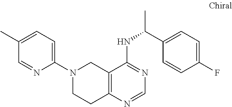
C12=C(N=CN=C1NC(C)C1=CC=C(F)C=C1)CCN(C1=CC=C(C)C=N1)C2
